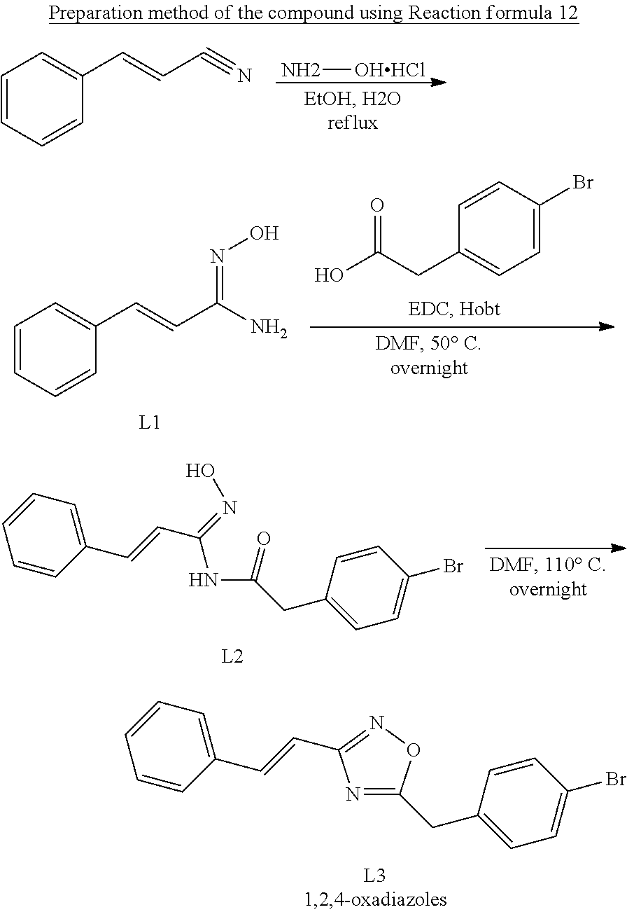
N[OHHCl].C1=CC=CC(C=CC#N)=C1.C1=CC=CC(C=CC(N)=NO)=C1.OC(CC1=CC=C(Br)C=C1)=O.C1(C=CC2=NOC(CC3=CC=C(Br)C=C3)=N2)=CC=CC=C1.C(CC1=CC=C(Br)C=C1)(=O)NC(C=CC1=CC=CC=C1)=NO
